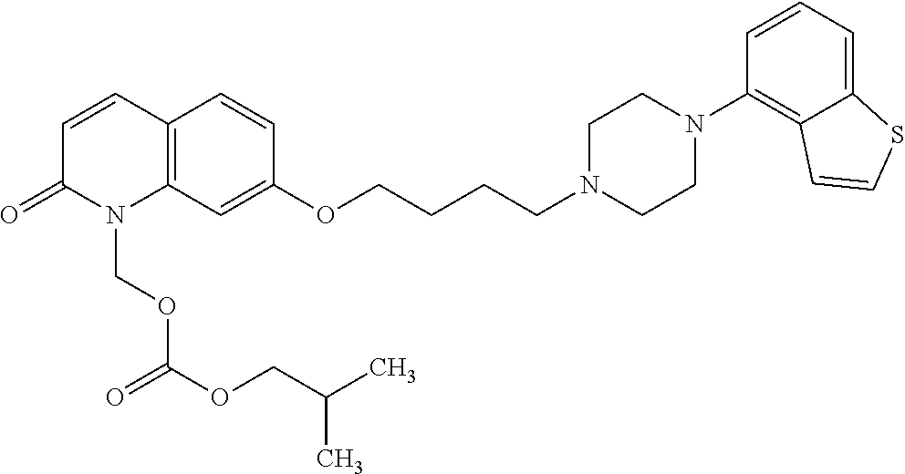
C12=C(C=C(OCCCCN3CCN(C4=C5C(=CC=C4)SC=C5)CC3)C=C1)N(COC(OCC(C)C)=O)C(=O)C=C2
